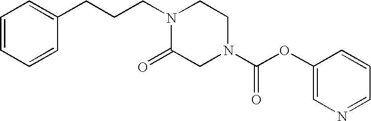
C1=CC=CC(CCCN2C(=O)CN(C(=O)OC3=CN=CC=C3)CC2)=C1
